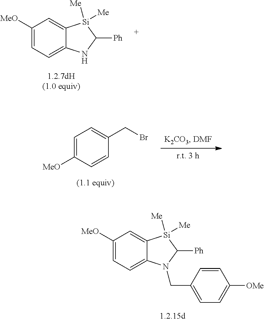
[r.t. 3 h].C1=C([MeO])C=CC(CBr)=C1.C1=C2C(=CC([MeO])=C1)[Si]([Me])([Me])C([Ph])N2CC1=CC=C([OMe])C=C1.C1=C2C(=CC([MeO])=C1)[Si]([Me])([Me])C([Ph])N2
